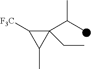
C1(C(C)C)(CC)C([F3C])C1C
